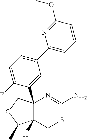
C12(C3=CC(C4=CC=CC(OC)=N4)=CC=C3F)C([H])(CSC(N)=N1)C(C)OC2
